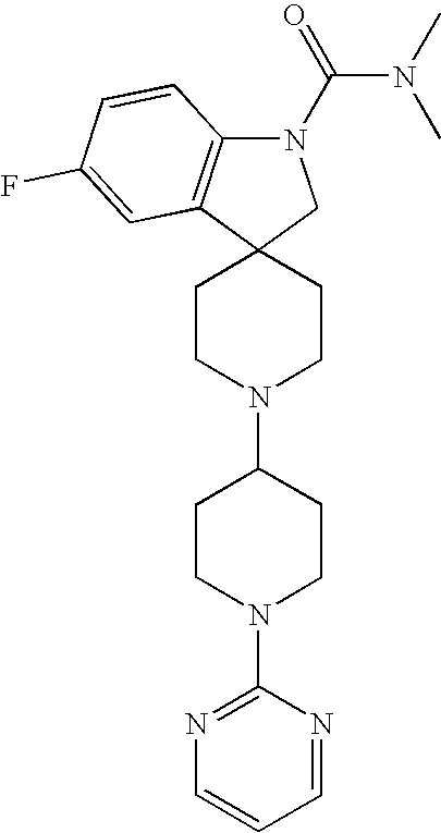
C1CN(C2CCN(C3=NC=CC=N3)CC2)CCC12CN(C(=O)N(C)C)C1=C2C=C(F)C=C1
